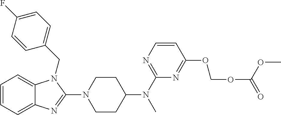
C1=CC=C2C(=C1)N(CC1=CC=C(F)C=C1)C(N1CCC(N(C3=NC=CC(OCOC(=O)OC)=N3)C)CC1)=N2
